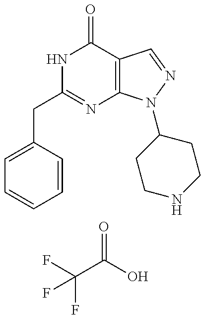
C1=C(CC2=NC3=C(C(=O)N2)C=NN3C2CCNCC2)C=CC=C1.FC(F)(C(=O)O)F
